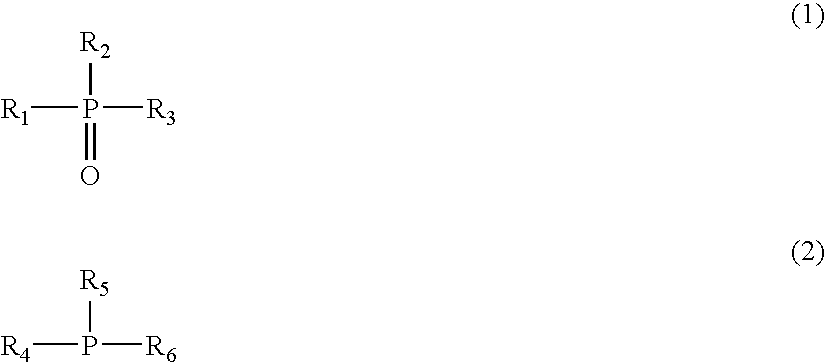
[R1]P([R3])([R2])=O.[R4]P([R6])[R5]
